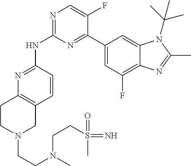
N1=C(NC2=NC=C(F)C(C3=CC(F)=C4C(=C3)N(C(C)(C)C)C(C)=N4)=N2)C=CC2=C1CCN(CCN(C)CCS(C)(=O)=N)C2
